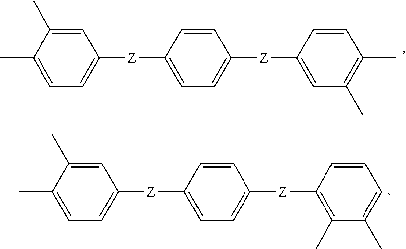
C1=C(C)C(C)=CC=C1[Z]C1=CC=C([Z]C2=CC(C)=C(C)C=C2)C=C1.C1=C(C)C(C)=CC=C1[Z]C1=CC=C([Z]C2=C(C)C(C)=CC=C2)C=C1
